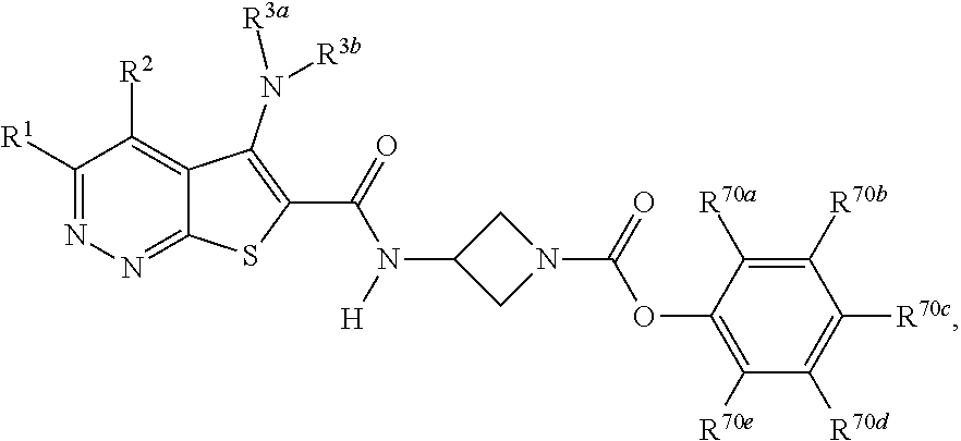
C1([R1])=NN=C2C(=C1[R2])C(N([R3a])[R3b])=C(C(N(C1CN(C(OC3=C([R70e])C([R70d])=C([R70c])C([R70b])=C3[R70a])=O)C1)[H])=O)S2
